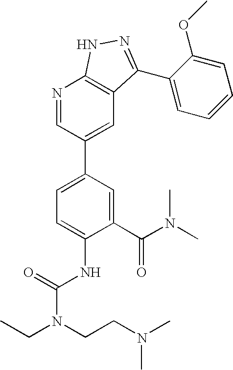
C1(C(N(C)C)=O)=CC(C2=CC3=C(N=C2)NN=C3C2=CC=CC=C2OC)=CC=C1NC(=O)N(CCN(C)C)CC
